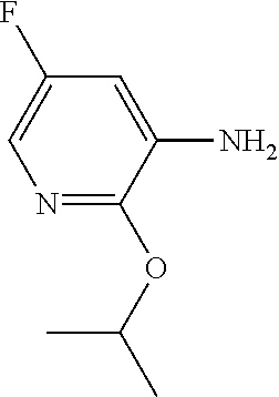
N1=C(OC(C)C)C(N)=CC(F)=C1
